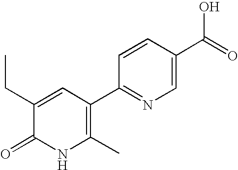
C1(CC)=CC(C2=NC=C(C(=O)O)C=C2)=C(C)NC1=O
